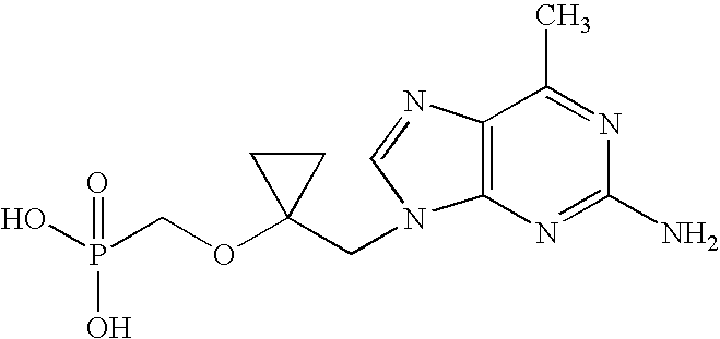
OP(COC1(CN2C3=C(C(C)=NC(N)=N3)N=C2)CC1)(O)=O
